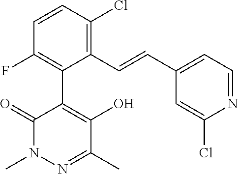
N1(C)N=C(C)C(O)=C(C2=C(F)C=CC(Cl)=C2C=CC2=CC=NC(Cl)=C2)C1=O
